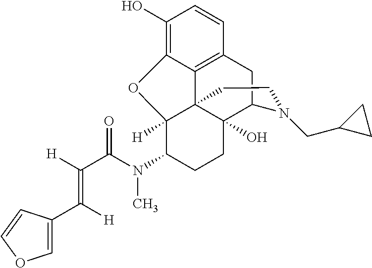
C1(O)=C2C3=C(C=C1)CC1C4(O)C3(C([H])(C(N(C)C(=O)C(=C([H])C3=COC=C3)[H])CC4)O2)CCN1CC1CC1
